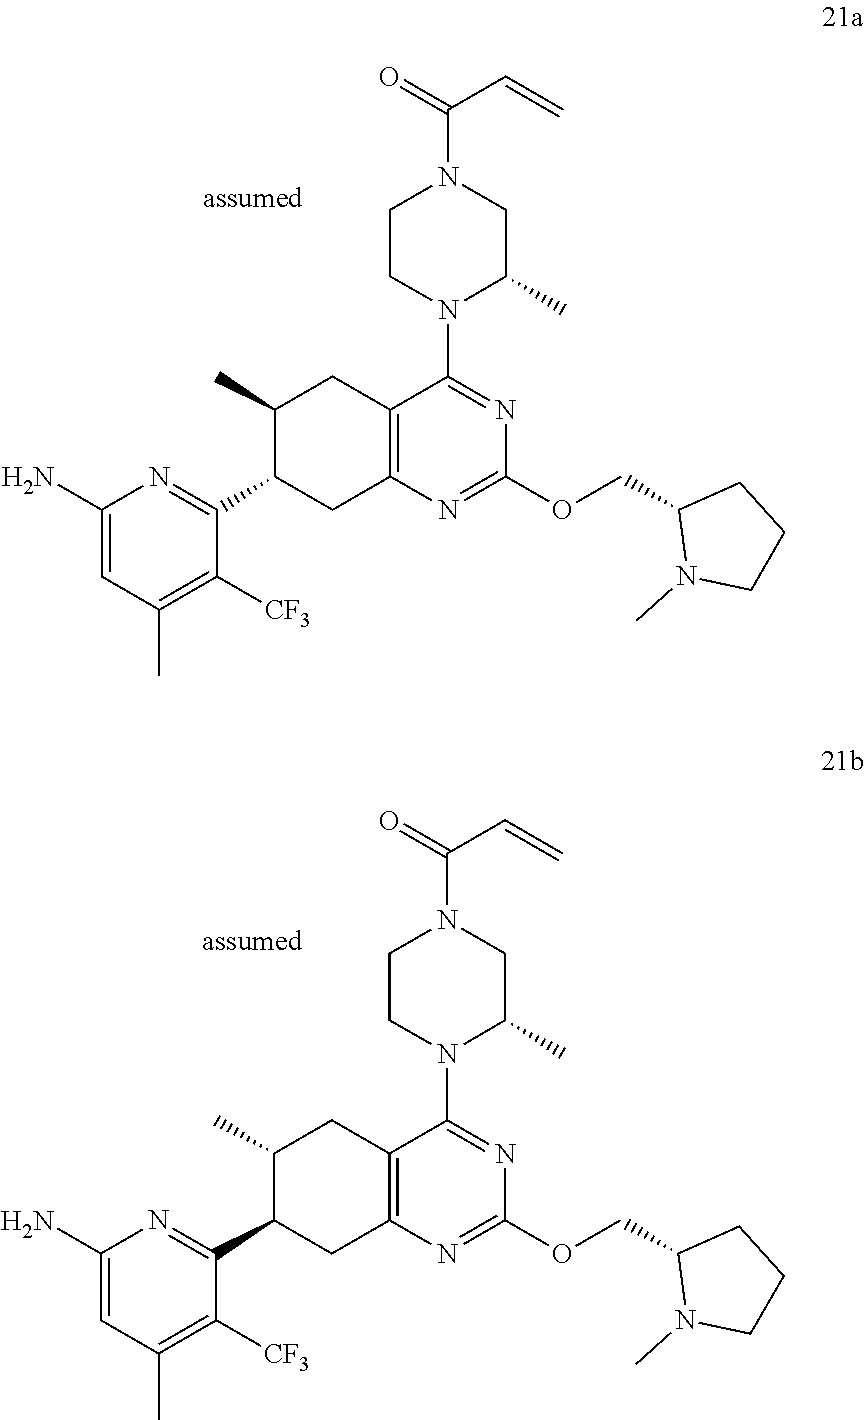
C1(N)=CC(C)=C([CF3])C(C2CC3=C(CC2C)C(N2C(C)CN(C(C=C)=O)CC2)=NC(OCC2N(C)CCC2)=N3)=N1.C1(N)=CC(C)=C([CF3])C(C2CC3=C(CC2C)C(N2C(C)CN(C(C=C)=O)CC2)=NC(OCC2N(C)CCC2)=N3)=N1
